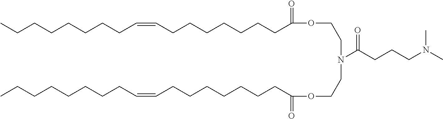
C(CCCCC=CCCCCCCCC(=O)OCCN(C(CCCN(C)C)=O)CCOC(CCCCCCCC=CCCCCCCCC)=O)CCC
